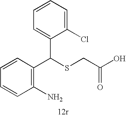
C1=CC=CC(C(SCC(=O)O)C2=CC=CC=C2Cl)=C1N
